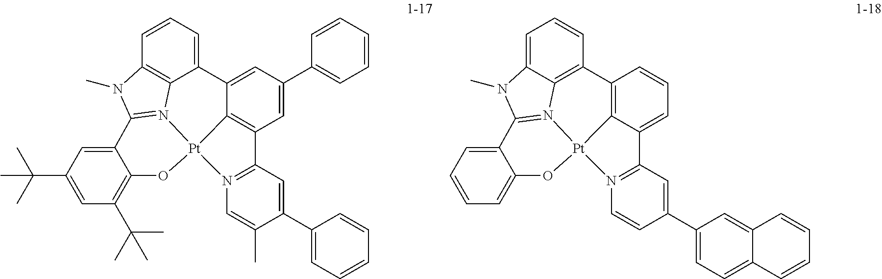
C1=C(C(C)(C)C)C=C2C(=C1C(C)(C)C)O[Pt]13C4=C(C=C(C5=CC=CC=C5)C=C4C4=CC=CC5=C4N1=C2N5C)C1=N3C=C(C)C(C2=CC=CC=C2)=C1.C1=CC=C2C(=C1)O[Pt]13C4=C(C=CC=C4C4=N1C=CC(C1=CC=C5C(=C1)C=CC=C5)=C4)C1=C4C(=CC=C1)N(C)C2=N34
